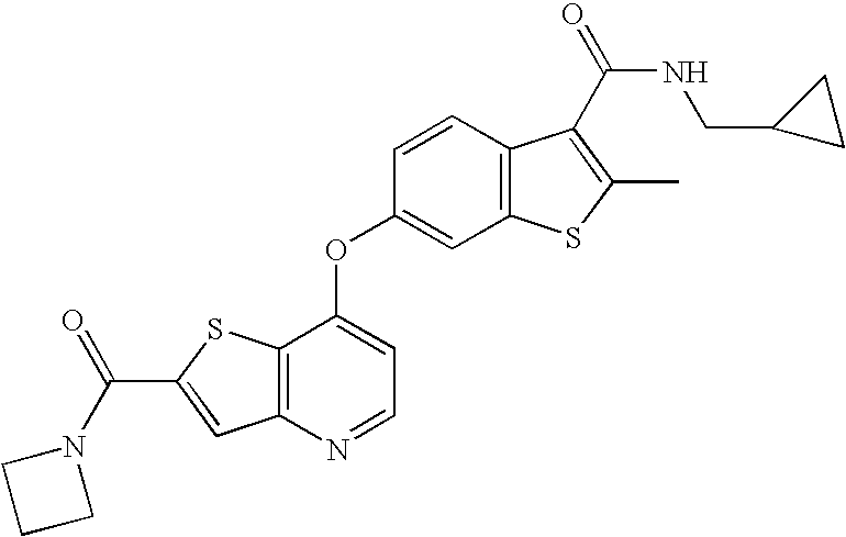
C1=CC2=C(C=C1OC1=CC=NC3=C1SC(C(N1CCC1)=O)=C3)SC(C)=C2C(NCC1CC1)=O
